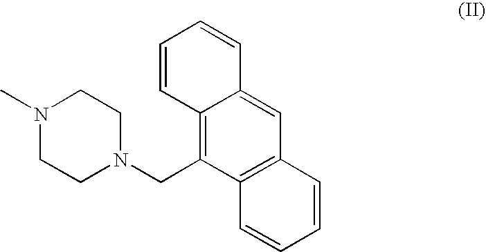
C12=C(CN3CCN(C)CC3)C3=C(C=C1C=CC=C2)C=CC=C3
